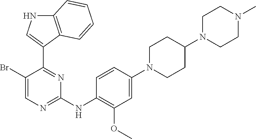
C1(Br)=CN=C(NC2=C(OC)C=C(N3CCC(N4CCN(C)CC4)CC3)C=C2)N=C1C1=CNC2=C1C=CC=C2
